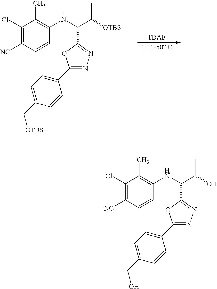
C1(Cl)=C([NC])C=CC(NC(C([OTBS])C)C2=NN=C(C3=CC=C(C[OTBS])C=C3)O2)=C1C.C1(Cl)=C([NC])C=CC(NC(C(O)C)C2=NN=C(C3=CC=C(CO)C=C3)O2)=C1C
